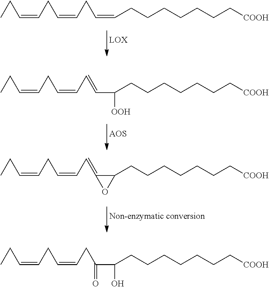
CCC=CCC=CCC=CCCCCCCC[COOH].CCC=CCC=CC=CC(CCCCCCC[COOH])[OOH].CCC=CCC=CC=C1C(CCCCCCC[COOH])O1.CCC=CCC=CCC(C(CCCCCCC[COOH])O)=O
